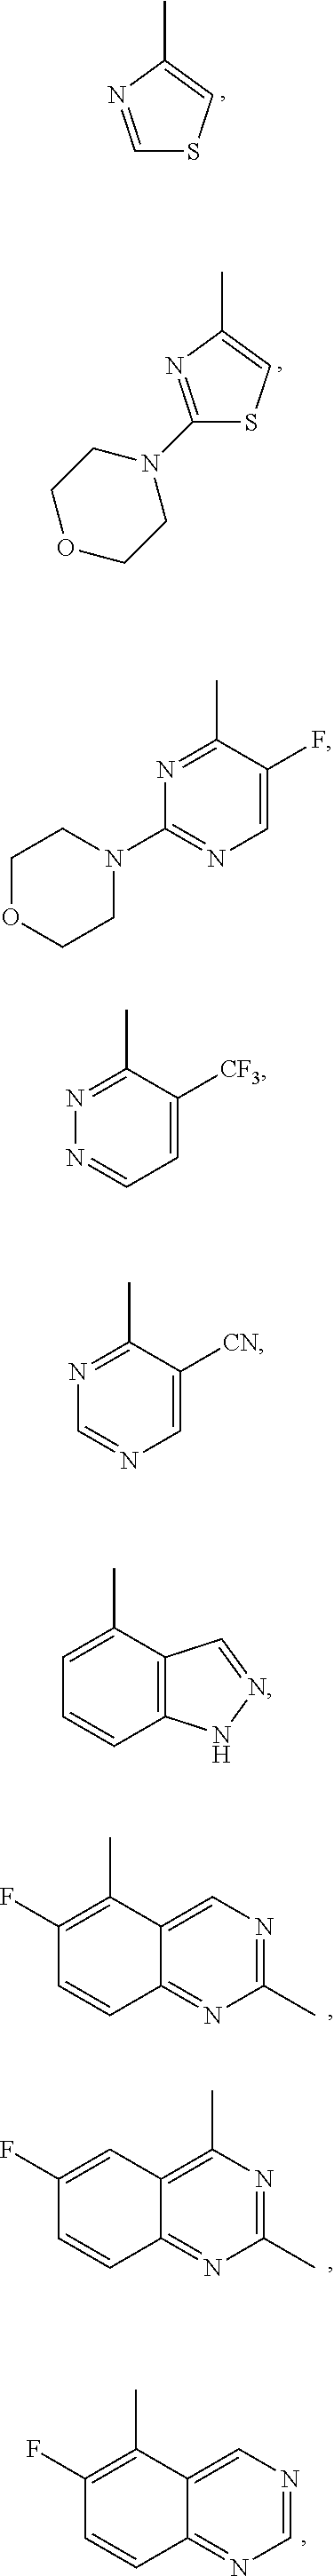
C1=NC(C)=CS1.C1(N2CCOCC2)=NC(C)=CS1.C1(F)=C(C)C2=CN=C(C)N=C2C=C1.C1(F)=CC2=C(C)N=C(C)N=C2C=C1.C1(F)=C(C)C2=CN=CN=C2C=C1.N1=C(C)C(F)=CN=C1N1CCOCC1.N1=C(C)C([CF3])=CC=N1.N1=C(C)C([CN])=CN=C1.C1=C(C)C2=C(C=C1)NN=C2
